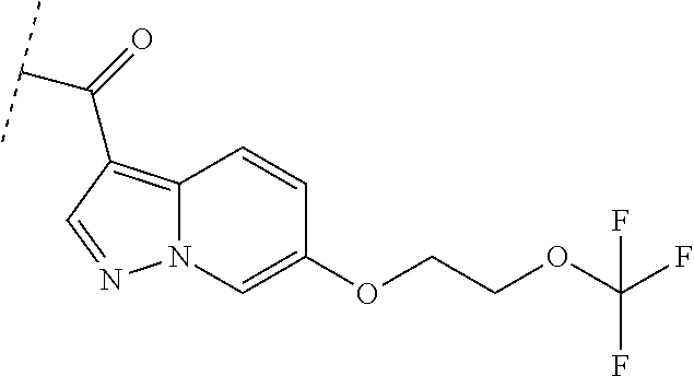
N12C(=C(C(=O)C(C)C)C=N1)C=CC(OCCOC(F)(F)F)=C2
